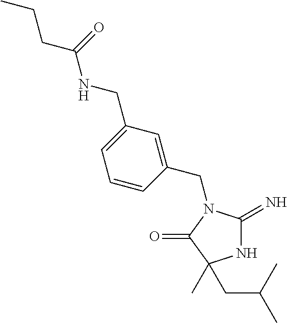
N1C(=N)N(CC2=CC(CNC(CCC)=O)=CC=C2)C(=O)C1(C)CC(C)C
